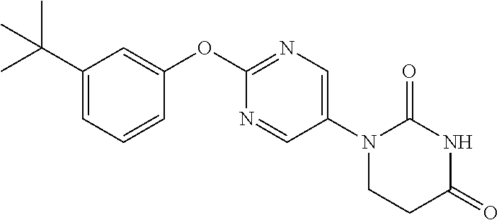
C1(OC2=NC=C(N3CCC(=O)NC3=O)C=N2)=CC(C(C)(C)C)=CC=C1
